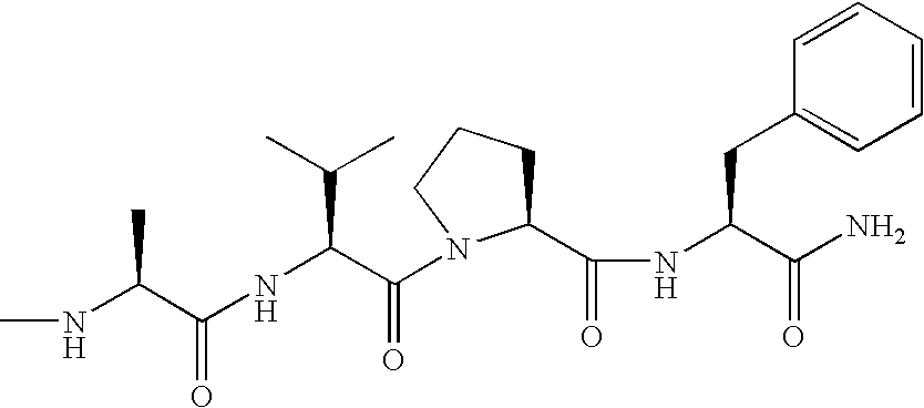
N(C(C(NC(C(=O)N1C(C(NC(C(N)=O)CC2=CC=CC=C2)=O)CCC1)C(C)C)=O)C)C
